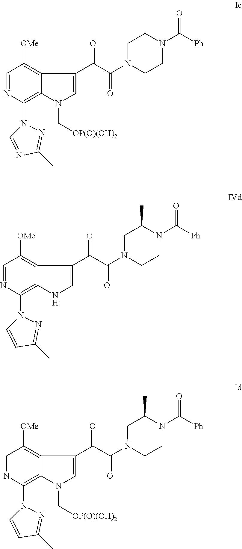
C1=NC(N2C=NC(C)=N2)=C2C(=C1[OMe])C(C(C(N1CCN(C(=O)[Ph])CC1)=O)=O)=CN2C[OP(O)(OH)2].C1=NC(N2C=CC(C)=N2)=C2C(=C1[OMe])C(C(C(N1CCN(C(=O)[Ph])C(C)C1)=O)=O)=CN2.C1=NC(N2C=CC(C)=N2)=C2C(=C1[OMe])C(C(C(N1CCN(C(=O)[Ph])C(C)C1)=O)=O)=CN2C[OP(O)(OH)2]
